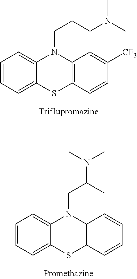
C1=CC=C2C(=C1)N(CCCN(C)C)C1=C(S2)C=CC([CF3])=C1.C1=CC=C2C(=C1)N(CC(C)N(C)C)C1C(S2)C=CC=C1
